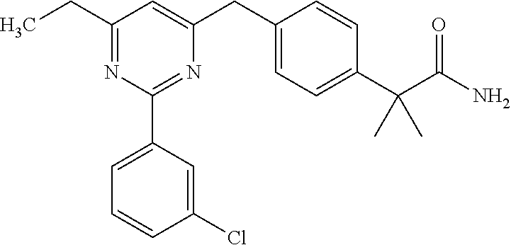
CCC1=NC(C2=CC=CC(Cl)=C2)=NC(CC2=CC=C(C(C(=O)N)(C)C)C=C2)=C1
